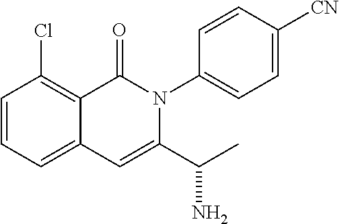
C1=CC=C2C(=C1Cl)C(=O)N(C1=CC=C([CN])C=C1)C(C(C)N)=C2
